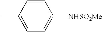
C1=C(C)C=CC([NHSO2Me])=C1
